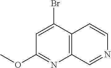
C1=C(Br)C2=C(N=C1OC)C=NC=C2
